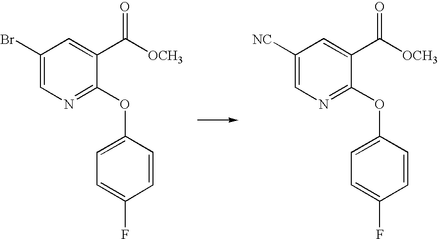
C1(Br)=CN=C(OC2=CC=C(F)C=C2)C(C([OCH3])=O)=C1.C1([NC])=CN=C(OC2=CC=C(F)C=C2)C(C([OCH3])=O)=C1
